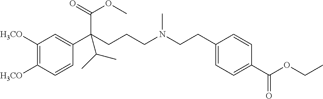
C1([H3CO])=C([H3CO])C=CC(C(CCCN(CCC2=CC=C(C(OCC)=O)C=C2)C)(C(=O)OC)C(C)C)=C1
